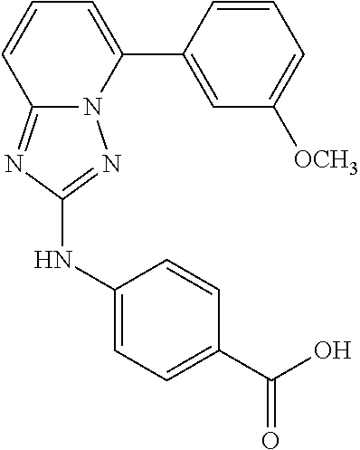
C1=CC(C2=CC=CC3=NC(NC4=CC=C(C(=O)O)C=C4)=NN23)=CC([OCH3])=C1
